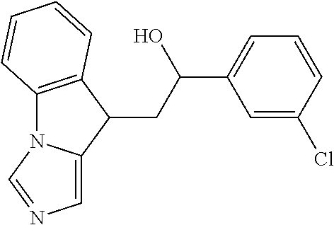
C12=C(C(CC(C3=CC=CC(Cl)=C3)O)C3=CN=CN13)C=CC=C2
